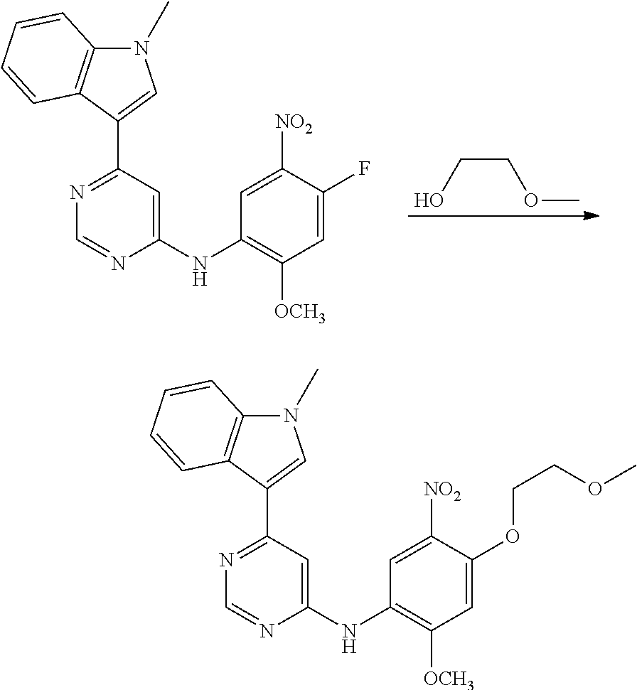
C1(C2=NC=NC(NC3=C([OCH3])C=C(F)C([NO2])=C3)=C2)=CN(C)C2=C1C=CC=C2.O(CCO)C.C1(C2=NC=NC(NC3=C([OCH3])C=C(OCCOC)C([NO2])=C3)=C2)=CN(C)C2=C1C=CC=C2
